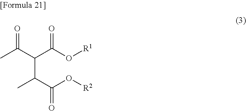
C(C(C(O[R2])=O)C)(C(O[R1])=O)C(C)=O
